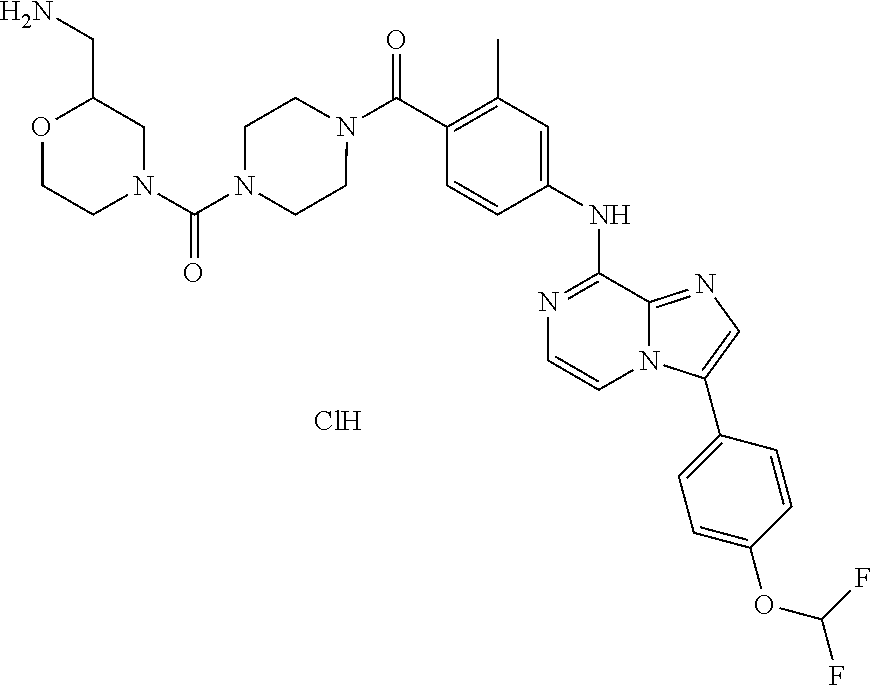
N1=C(NC2=CC(C)=C(C(=O)N3CCN(C(N4CC(CN)OCC4)=O)CC3)C=C2)C2=NC=C(C3=CC=C(OC(F)F)C=C3)N2C=C1.Cl
